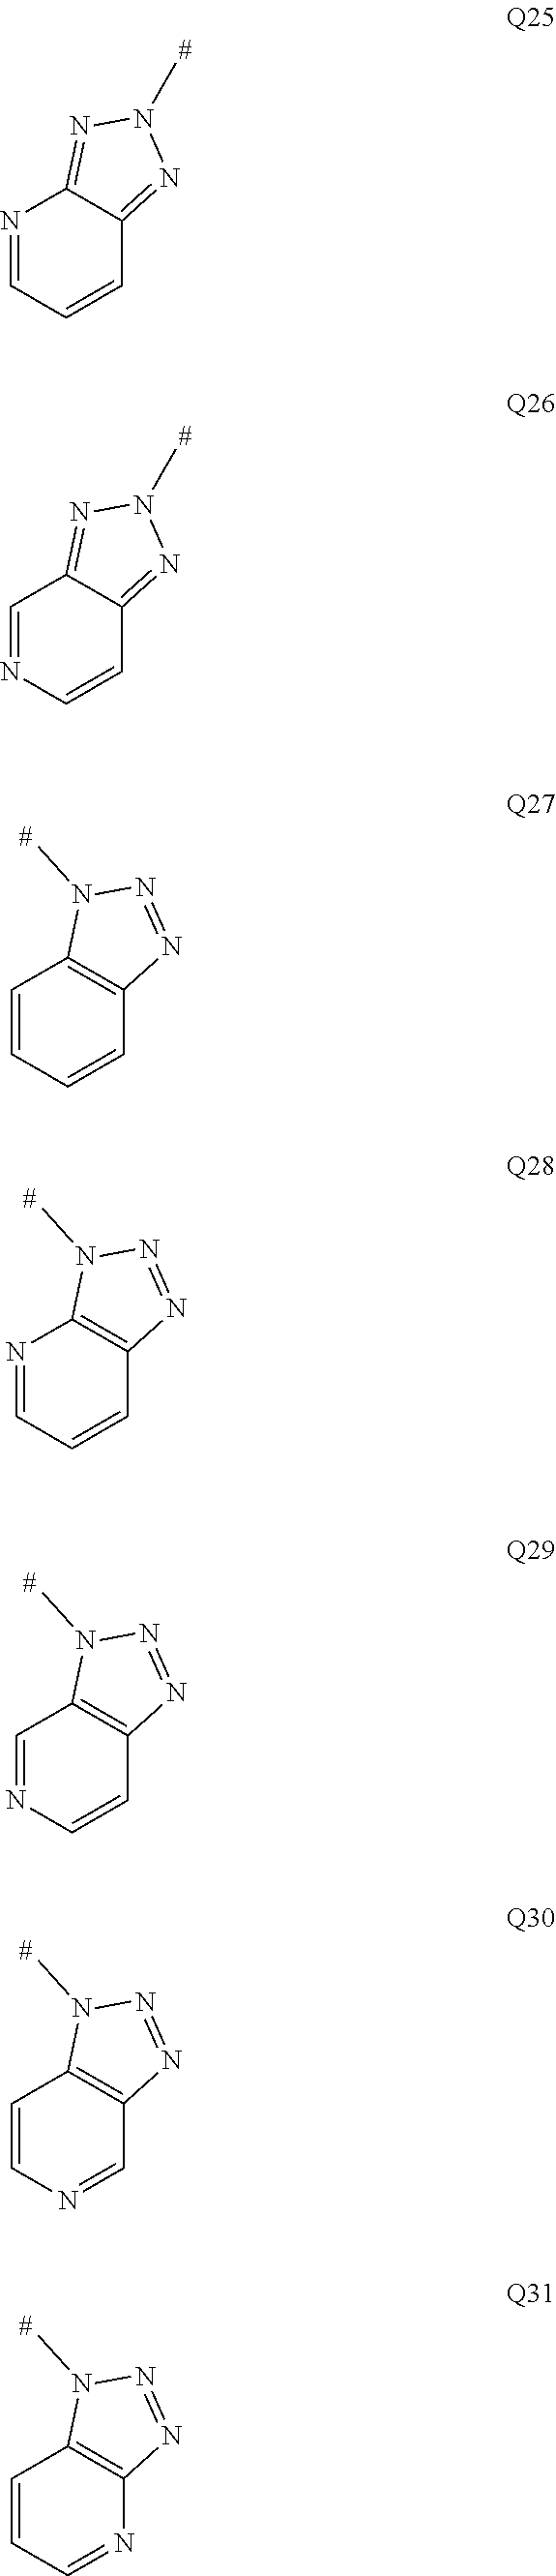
C1=CC=NC2=NN(C)N=C12.C1=CN=CC2=NN(C)N=C12.C1=CC=CC2=C1N=NN2C.C1=CC=NC2=C1N=NN2C.C1=CN=CC2=C1N=NN2C.C1=NC=CC2=C1N=NN2C.N1=CC=CC2=C1N=NN2C
